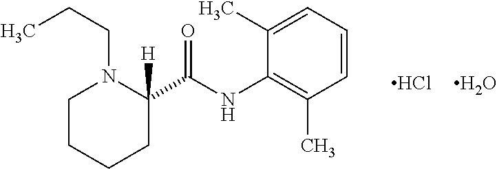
C1=CC=C(C)C(NC(C2([H])N(CCC)CCCC2)=O)=C1C.Cl.O
